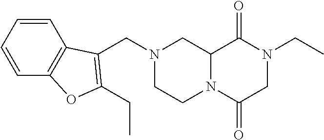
C12N(C(=O)CN(CC)C1=O)CCN(CC1=C(CC)OC3=C1C=CC=C3)C2
